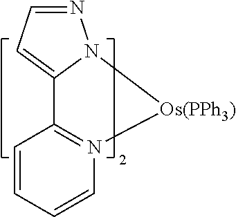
C1=CC2=N(C=C1)[Os(PPh3)]N1C2=CC=N1
